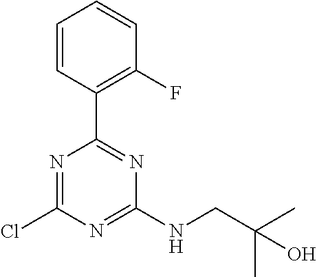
N1=C(Cl)N=C(NCC(C)(C)O)N=C1C1=C(F)C=CC=C1
